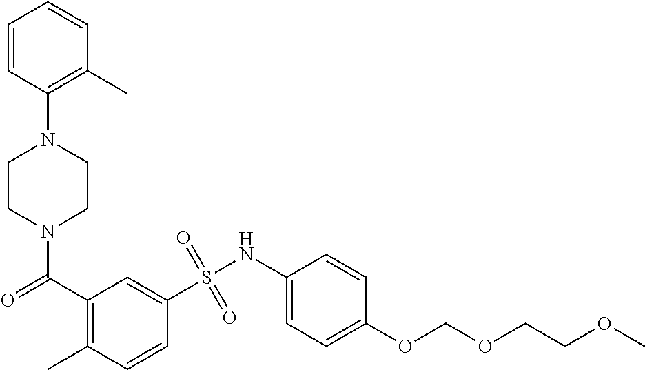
N1(C(C2=C(C)C=CC(S(NC3=CC=C(OCOCCOC)C=C3)(=O)=O)=C2)=O)CCN(C2=C(C)C=CC=C2)CC1
